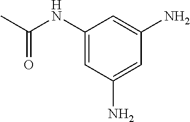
C1=C(N)C=C(NC(C)=O)C=C1N
